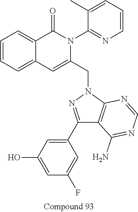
C1=CC=C2C(=C1)C(=O)N(C1=NC=CC=C1C)C(CN1N=C(C3=CC(O)=CC(F)=C3)C3=C1N=CN=C3N)=C2
